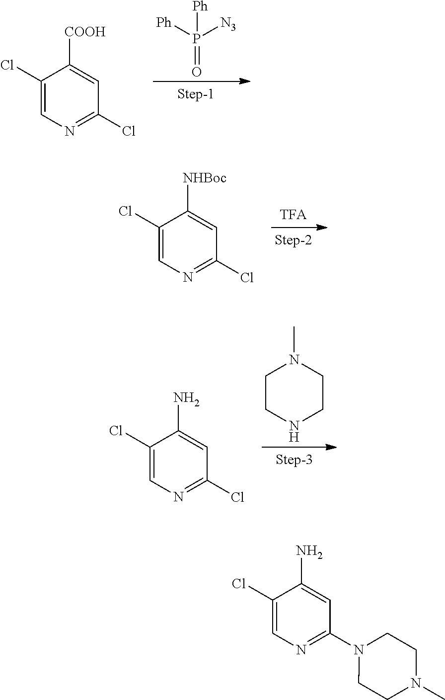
C1(Cl)=CN=C(Cl)C=C1[COOH].[Ph]P(=O)([N3])[Ph].C1(Cl)=CN=C(Cl)C=C1[NHBoc].[TFA].C1(Cl)=CN=C(Cl)C=C1N.C1CNCCN1C.C1(Cl)=CN=C(N2CCN(C)CC2)C=C1N
